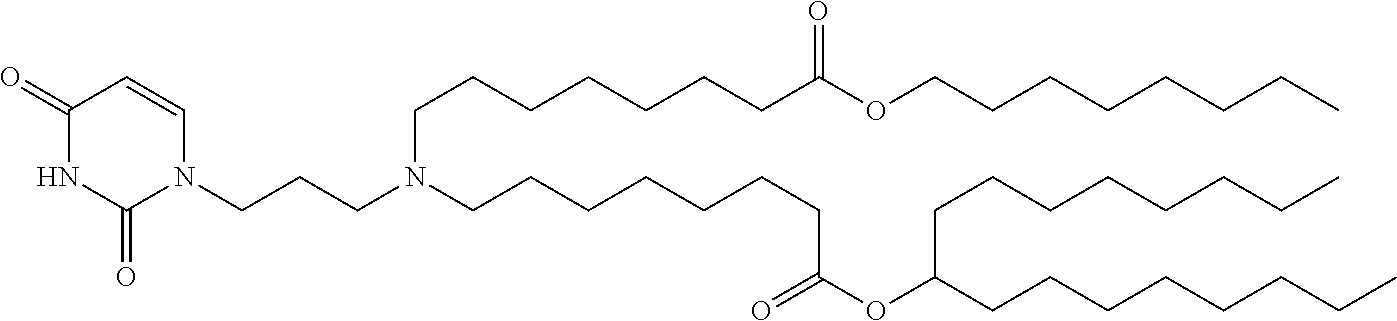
C(CC)CCCCCOC(CCCCCCCN(CCCN1C=CC(=O)NC1=O)CCCCCCCC(OC(CCCCCCCC)CCCCCCCC)=O)=O
